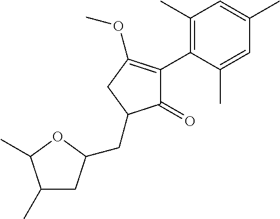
C1(=O)C(C2=C(C)C=C(C)C=C2C)=C(OC)CC1CC1CC(C)C(C)O1
